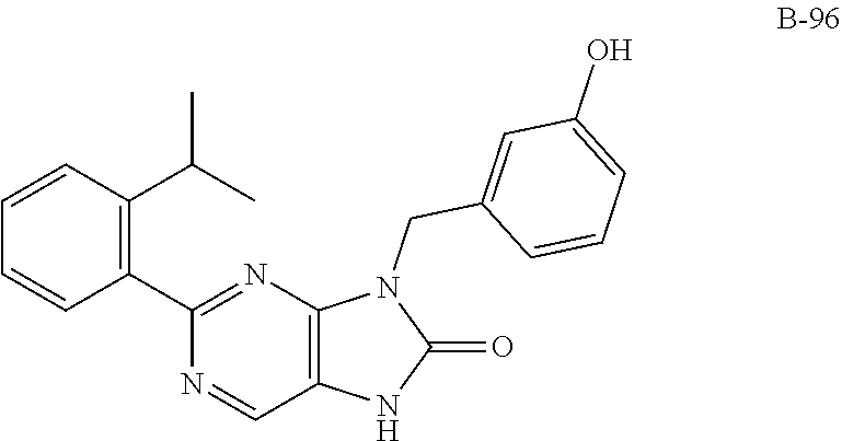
C1(C2=NC3=C(C=N2)NC(=O)N3CC2=CC(O)=CC=C2)=C(C(C)C)C=CC=C1
